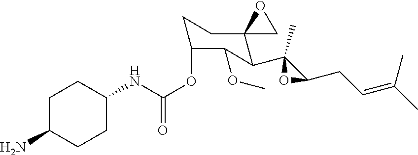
C1C(OC(=O)NC2CCC(N)CC2)C(OC)C(C2(C)C(CC=C(C)C)O2)C2(C1)CO2
